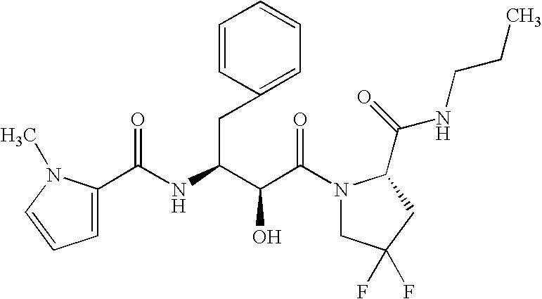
C(C(N1CC(F)(F)CC1C(NCCC)=O)=O)(O)C(CC1=CC=CC=C1)NC(=O)C1=CC=CN1C
